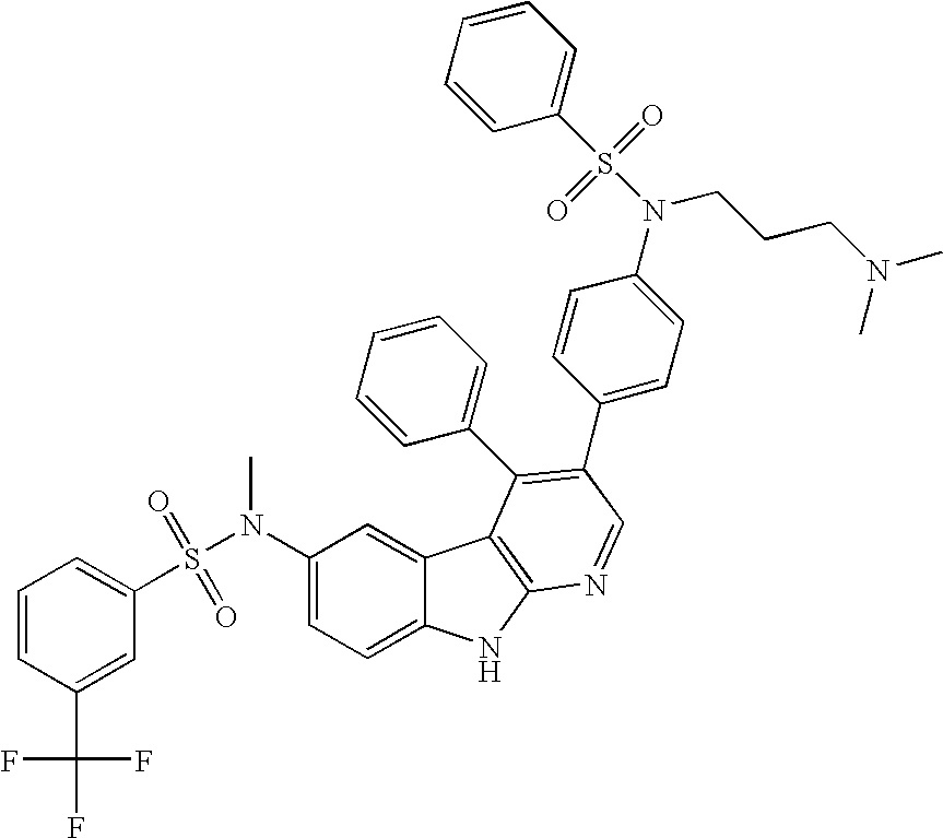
C1(N(S(=O)(=O)C2=CC=CC(C(F)(F)F)=C2)C)=CC=C2C(=C1)C1=C(N2)N=CC(C2=CC=C(N(CCCN(C)C)S(C3=CC=CC=C3)(=O)=O)C=C2)=C1C1=CC=CC=C1
